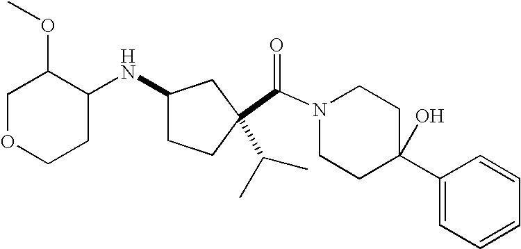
C(N1CCC(C2=CC=CC=C2)(O)CC1)(=O)C1(C(C)C)CCC(NC2C(OC)COCC2)C1
